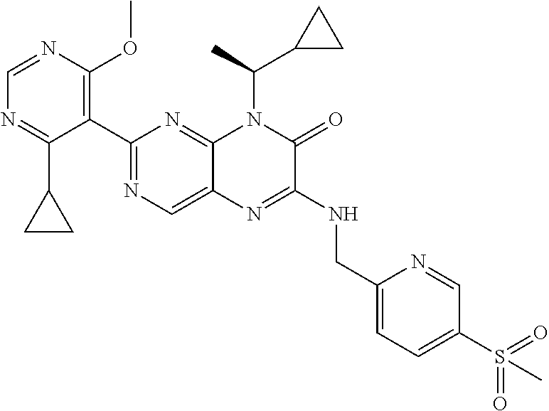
C1(C2=NC=C3C(=N2)N(C(C)C2CC2)C(=O)C(NCC2=CC=C(S(=O)(=O)C)C=N2)=N3)=C(OC)N=CN=C1C1CC1
